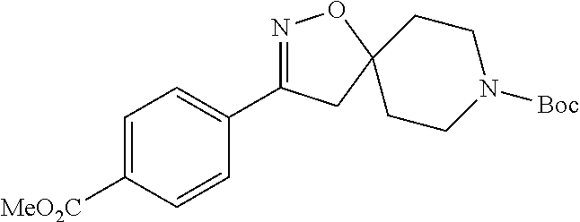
C1=C([MeO2C])C=CC(C2=NOC3(C2)CCN([Boc])CC3)=C1
